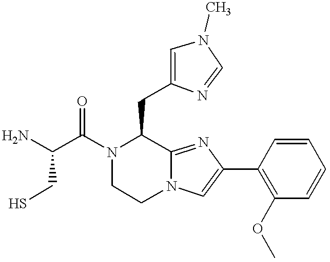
NC(C(N1C(CC2=CN(C)C=N2)C2=NC(C3=C(OC)C=CC=C3)=CN2CC1)=O)CS
